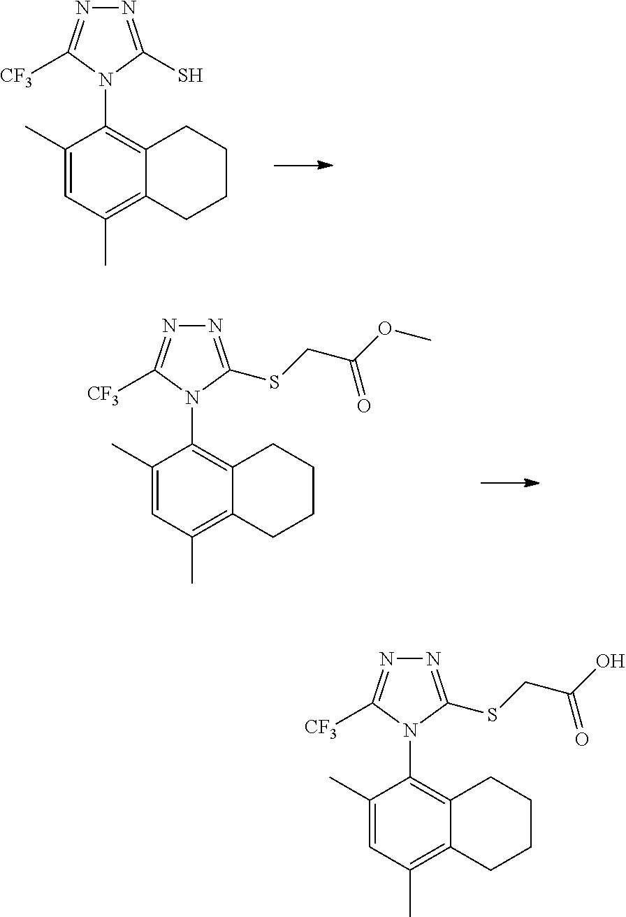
N1=C(S)N(C2=C3C(=C(C)C=C2C)CCCC3)C([CF3])=N1.N1=C(SCC(OC)=O)N(C2=C3C(=C(C)C=C2C)CCCC3)C([CF3])=N1.N1=C(SCC(O)=O)N(C2=C3C(=C(C)C=C2C)CCCC3)C([CF3])=N1
